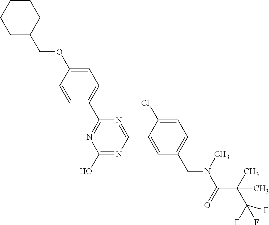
N1=C(C2=CC=C(OCC3CCCCC3)C=C2)N=C(C2=CC(CN(C(C(C(F)(F)F)(C)C)=O)C)=CC=C2Cl)N=C1O
